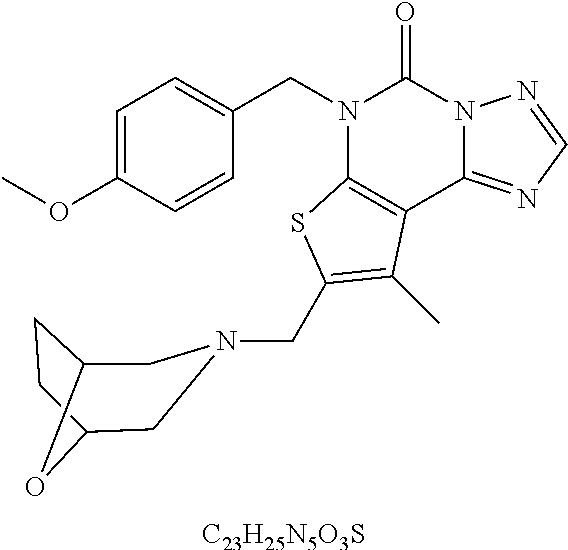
[C23H25N5O3S].C1=C(OC)C=CC(CN2C3=C(C4=NC=NN4C2=O)C(C)=C(CN2CC4CCC(O4)C2)S3)=C1
